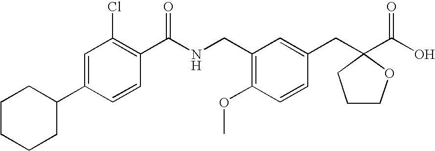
C1=C(C2CCCCC2)C=CC(C(NCC2=C(OC)C=CC(CC3(C(O)=O)CCCO3)=C2)=O)=C1Cl
